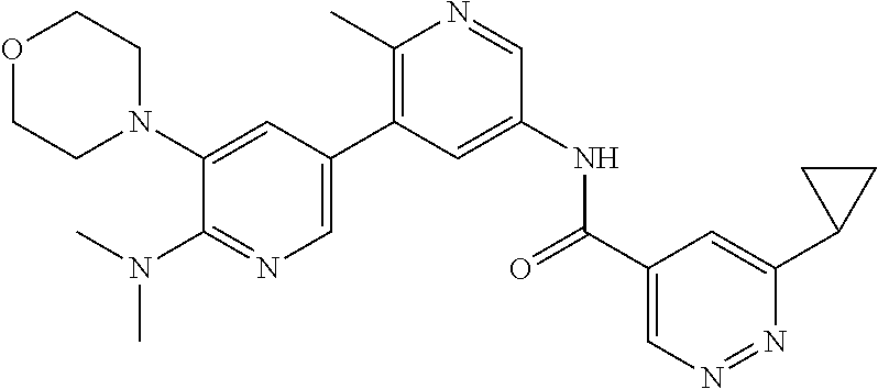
C1(N2CCOCC2)=CC(C2=C(C)N=CC(NC(C3=CN=NC(C4CC4)=C3)=O)=C2)=CN=C1N(C)C
